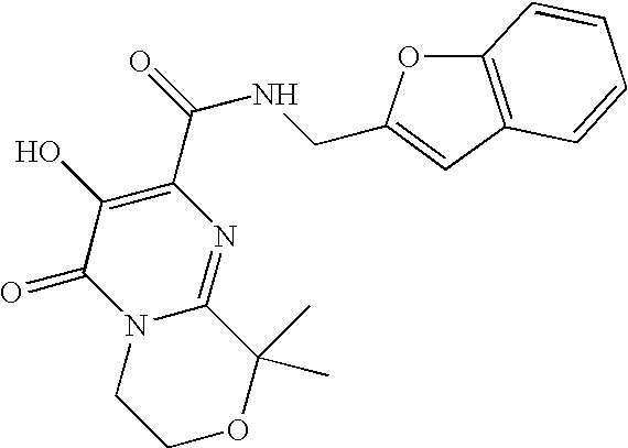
N12C(=NC(C(=O)NCC3=CC4=C(O3)C=CC=C4)=C(O)C1=O)C(C)(C)OCC2
